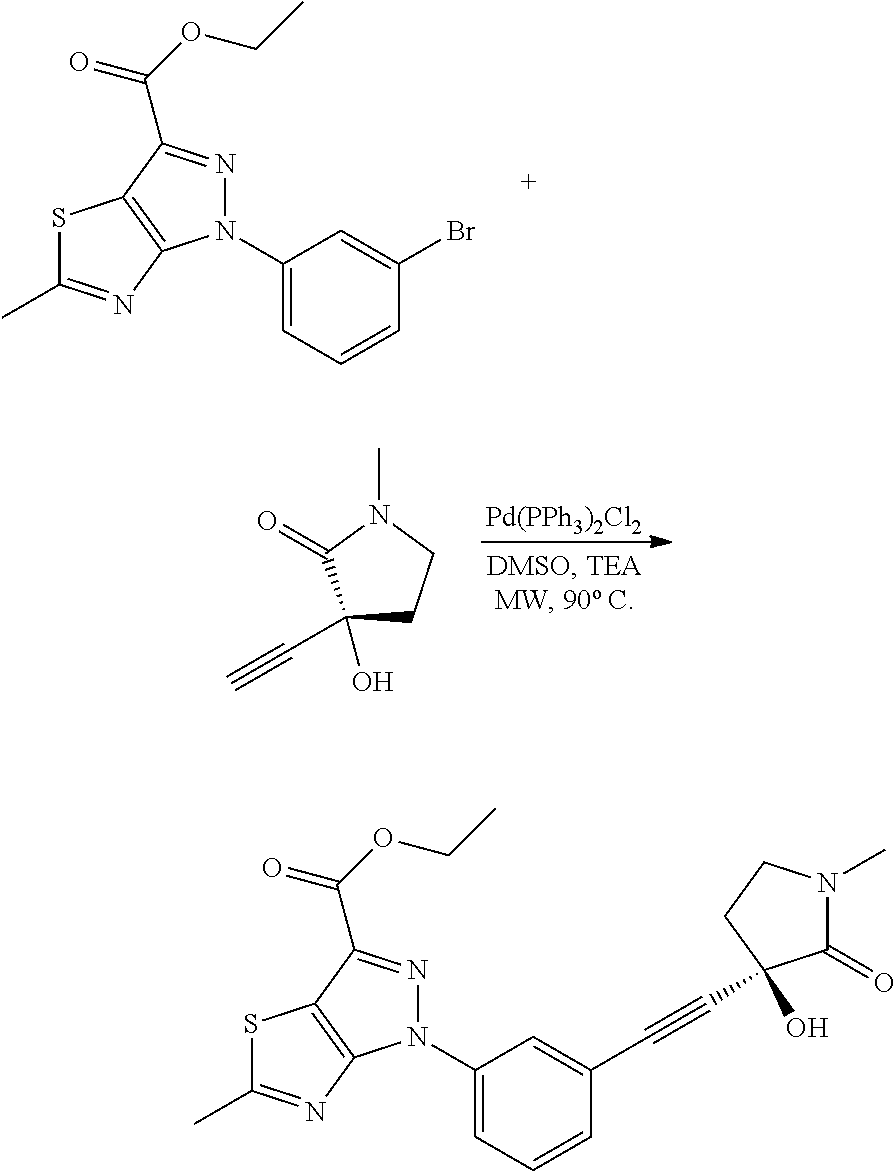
N1(C2=CC=CC(Br)=C2)N=C(C(OCC)=O)C2=C1N=C(C)S2.[Pd(PPh3)2Cl2].C1(C#C)(O)CCN(C)C1=O.N1(C2=CC=CC(C#CC3(O)C(=O)N(C)CC3)=C2)N=C(C(OCC)=O)C2=C1N=C(C)S2
